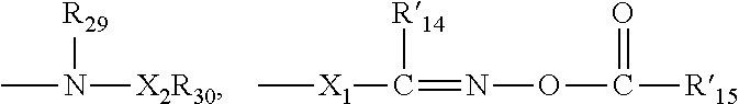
C[X1]C(=NOC(=O)[R15])[R14].CN([R29])[X2R30]
